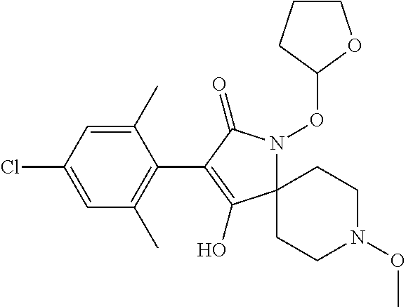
C1(C)=CC(Cl)=CC(C)=C1C1=C(O)C2(N(OC3OCCC3)C1=O)CCN(OC)CC2
